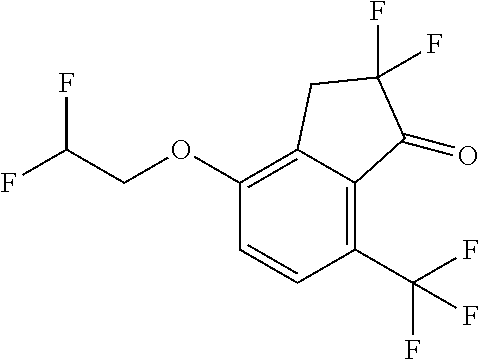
FC(COC1=C2C(=C(C(F)(F)F)C=C1)C(=O)C(F)(F)C2)F
